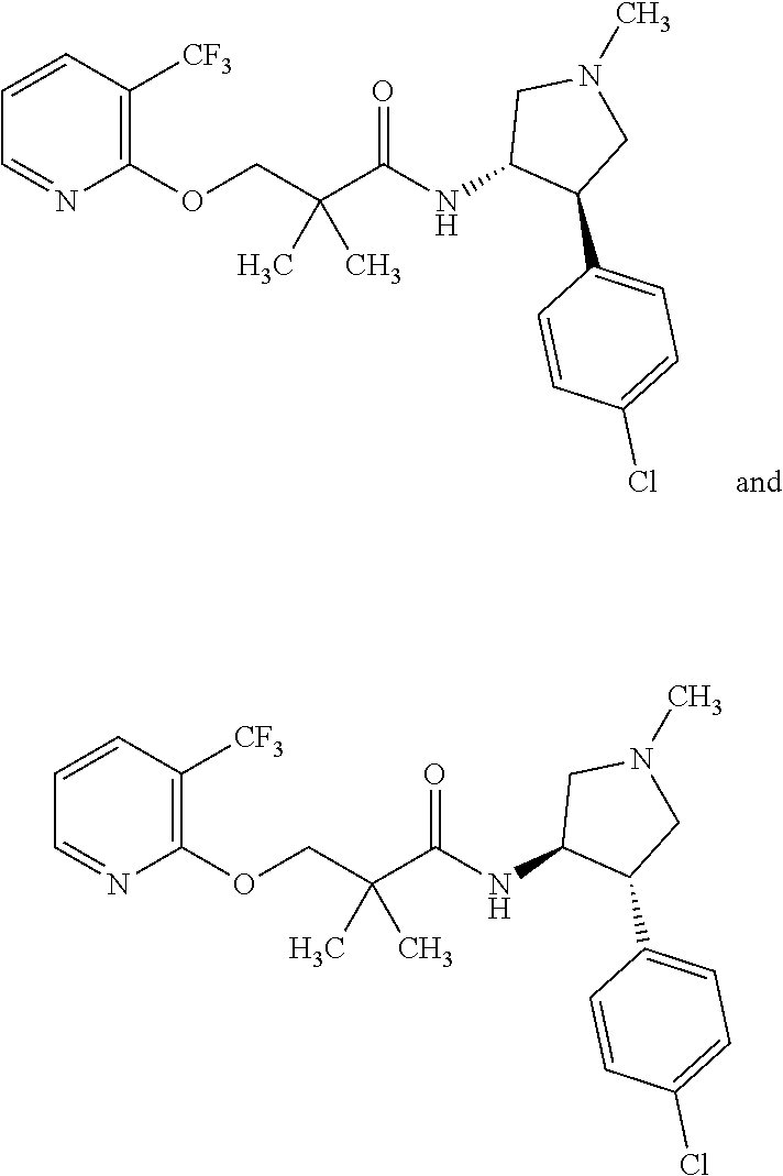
C1=CC([CF3])=C(OCC(C(NC2C(C3=CC=C(Cl)C=C3)CN(C)C2)=O)(C)C)N=C1.C1=CC([CF3])=C(OCC(C(NC2C(C3=CC=C(Cl)C=C3)CN(C)C2)=O)(C)C)N=C1
